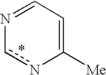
N1=CC=C([Me])nc1
